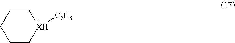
C1CC[+XH]([C2H5])CC1
